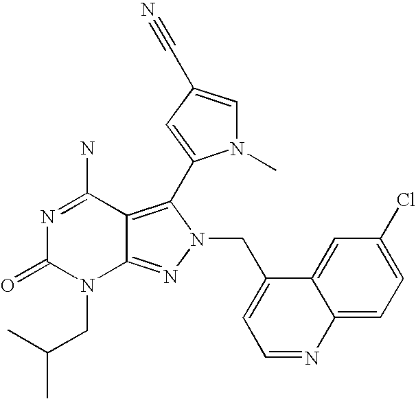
N1=C(N)C2=C(C3=CC(C#N)=CN3C)N(CC3=CC=NC4=CC=C(Cl)C=C34)N=C2N(CC(C)C)C1=O
